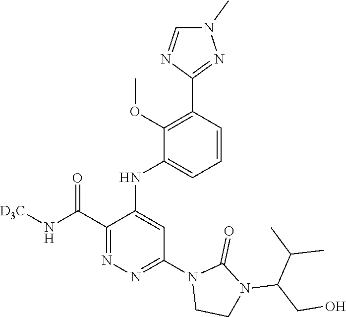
C1(C(N[D3C])=O)=NN=C(N2CCN(C(CO)C(C)C)C2=O)C=C1NC1=CC=CC(C2=NN(C)C=N2)=C1OC
